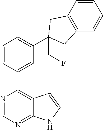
C1=CC(C2=C3C(=NC=N2)NC=C3)=CC(C2(CF)CC3=C(C2)C=CC=C3)=C1
